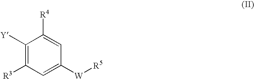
C1([Y])=C([R3])C=C([W][R5])C=C1[R4]
